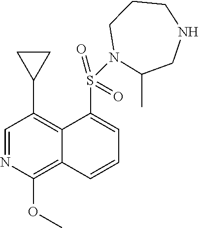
C1=NC(OC)=C2C(=C1C1CC1)C(S(=O)(=O)N1CCCNCC1C)=CC=C2
